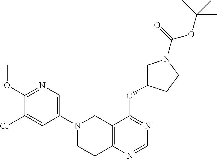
C1(OC)=NC=C(N2CCC3=C(C2)C(OC2CN(C(=O)OC(C)(C)C)CC2)=NC=N3)C=C1Cl
